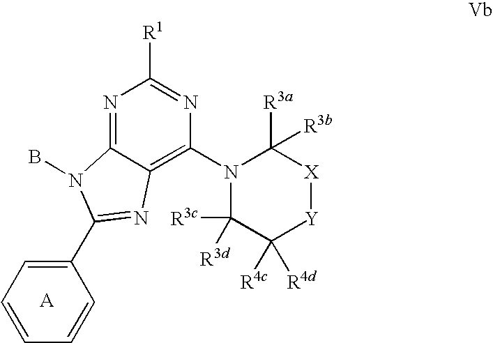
N1=C2C(=C(N3C([R3d])([R3c])C([R4d])([R4c])[Y][X]C3([R3a])[R3b])N=C1[R1])N=C(C1=CC=CC=C1)N2B
